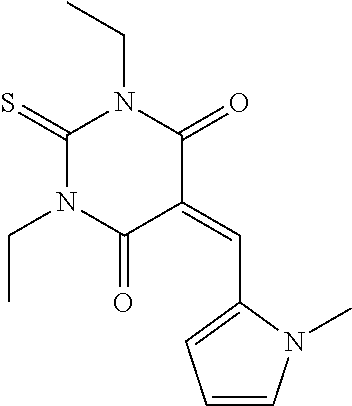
C1(=S)N(CC)C(=O)C(=CC2=CC=CN2C)C(=O)N1CC
